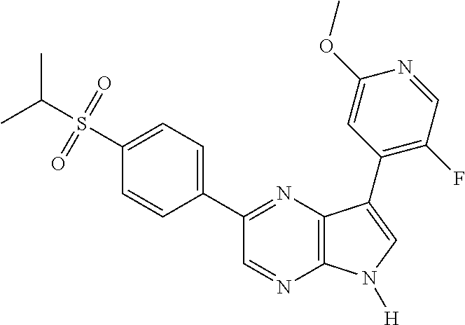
CC(S(=O)(=O)C1=CC=C(C2=NC3=C(N=C2)N([H])C=C3C2=C(F)C=NC(OC)=C2)C=C1)C
